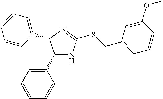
C1(C2=CC=CC=C2)NC(SCC2=CC=CC(OC)=C2)=NC1C1=CC=CC=C1
